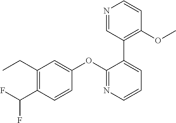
C1(CC)=C(C(F)F)C=CC(OC2=NC=CC=C2C2=C(OC)C=CN=C2)=C1
